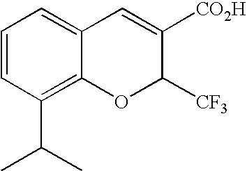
C1=CC(C(C)C)=C2C(=C1)C=C([CO2H])C([CF3])O2
